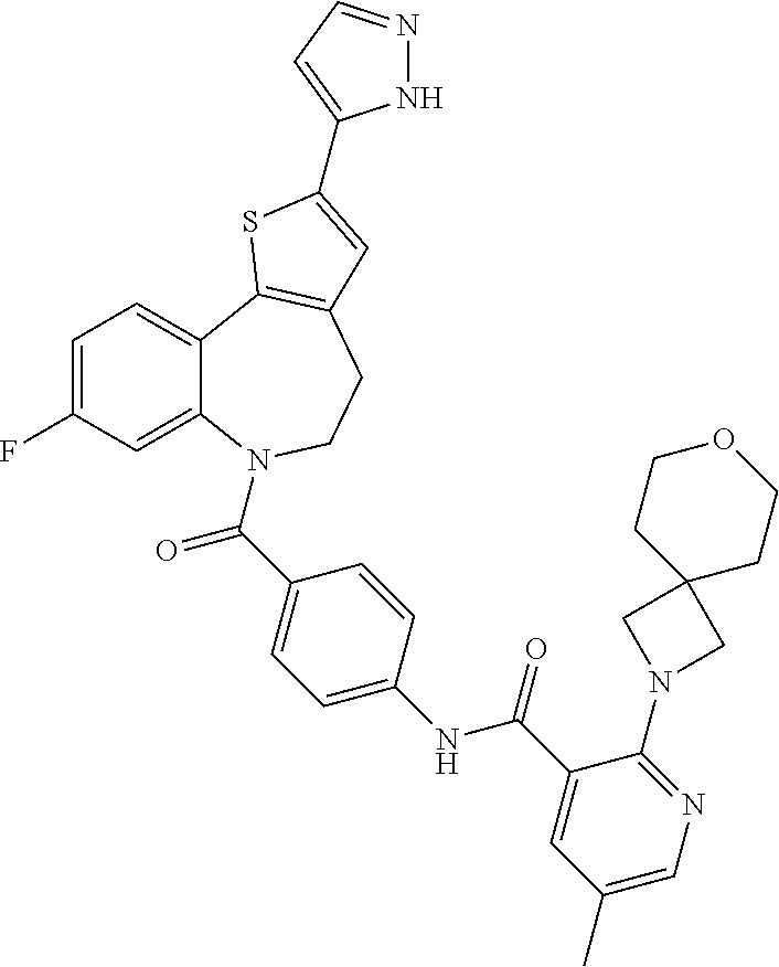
C1=C(F)C=C2C(=C1)C1=C(CCN2C(C2=CC=C(NC(C3=CC(C)=CN=C3N3CC4(C3)CCOCC4)=O)C=C2)=O)C=C(C2=CC=NN2)S1
